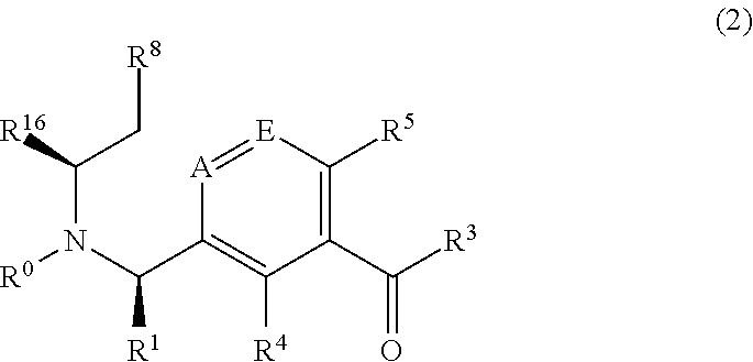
[A]1=[E]C([R5])=C(C([R3])=O)C([R4])=C1C(N(C(C[R8])[R16])[R0])[R1]
